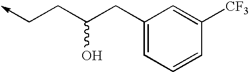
C1(CC(CC->C)O)=CC=CC([CF3])=C1
